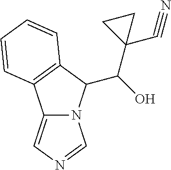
C12=CN=CN1C(C(O)C1(C#N)CC1)C1=C2C=CC=C1
